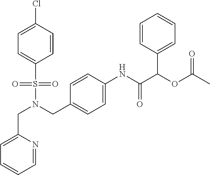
C(N(CC1=CC=C(NC(=O)C(OC(C)=O)C2=CC=CC=C2)C=C1)S(=O)(=O)C1=CC=C(Cl)C=C1)C1=CC=CC=N1
